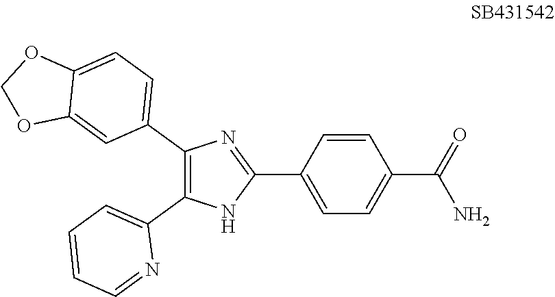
C1(C2=CC=CC=N2)=C(C2=CC=C3C(=C2)OCO3)N=C(C2=CC=C(C(N)=O)C=C2)N1
